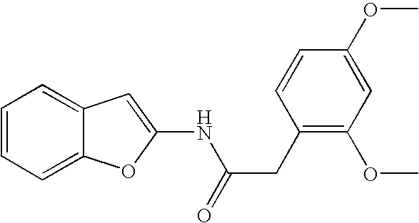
C1=CC=C2C(=C1)C=C(NC(CC1=C(OC)C=C(OC)C=C1)=O)O2
